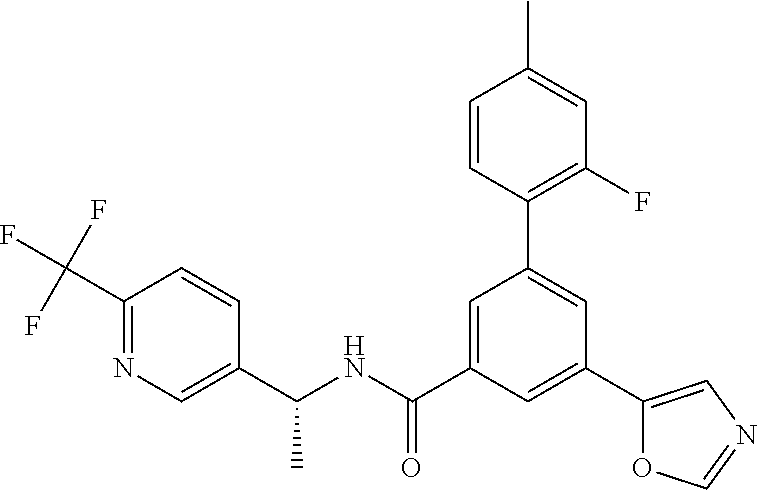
C(NC(C1=CC(C2=C(F)C=C(C)C=C2)=CC(C2=CN=CO2)=C1)=O)(C1=CN=C(C(F)(F)F)C=C1)C
